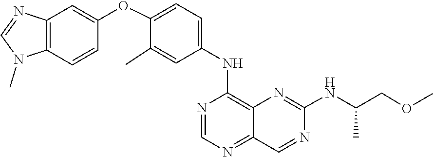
N1=C2C(=C(NC3=CC=C(OC4=CC5=C(N(C)C=N5)C=C4)C(C)=C3)N=C1)N=C(NC(COC)C)N=C2
